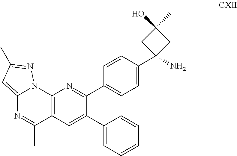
C12=C(C=C(C3=CC=CC=C3)C(C3=CC=C(C4(N)CC(O)(C)C4)C=C3)=N1)C(C)=NC1=CC(C)=NN21
